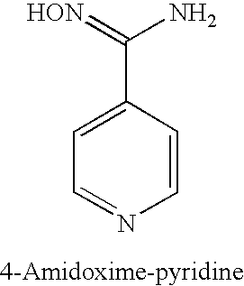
C1=C(C(=[HON])N)C=CN=C1
